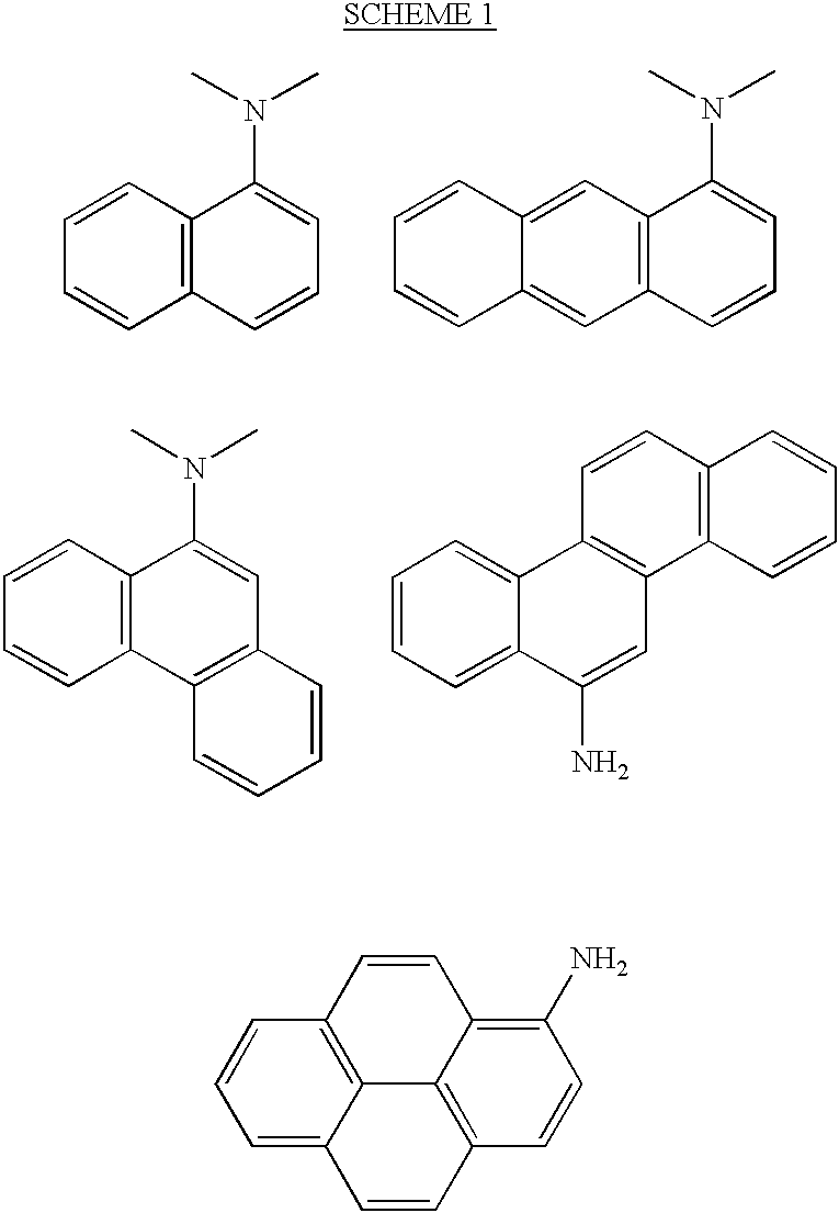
C1=CC=CC2=C1C(N(C)C)=CC=C2.C12=CC3=C(C=C1C=CC=C2)C(N(C)C)=CC=C3.C1=CC=CC2=C1C(N(C)C)=CC1=C2C=CC=C1.C1=CC=C2C(=C1)C1=C(C=C2N)C2=C(C=C1)C=CC=C2.C1=C2C3=C(C=C1)C=CC1=C(N)C=CC(=C31)C=C2
